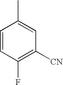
C1([CN])=C(F)C=CC(C)=C1
